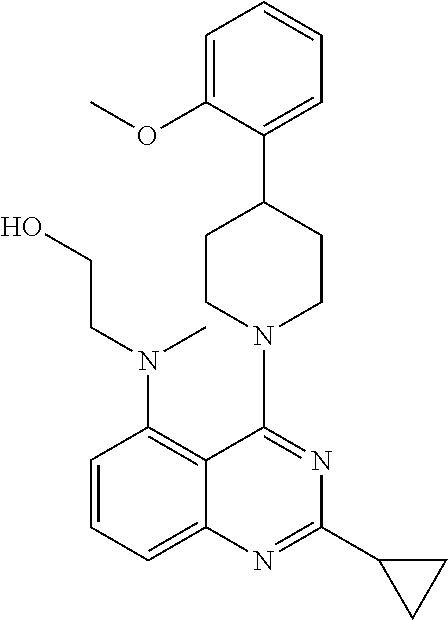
C12=CC=CC(N(C)CCO)=C1C(N1CCC(C3=CC=CC=C3OC)CC1)=NC(C1CC1)=N2
